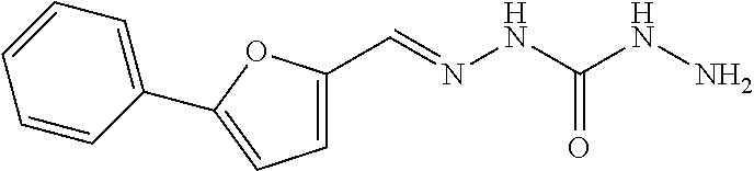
C1(C=NNC(NN)=O)=CC=C(C2=CC=CC=C2)O1
